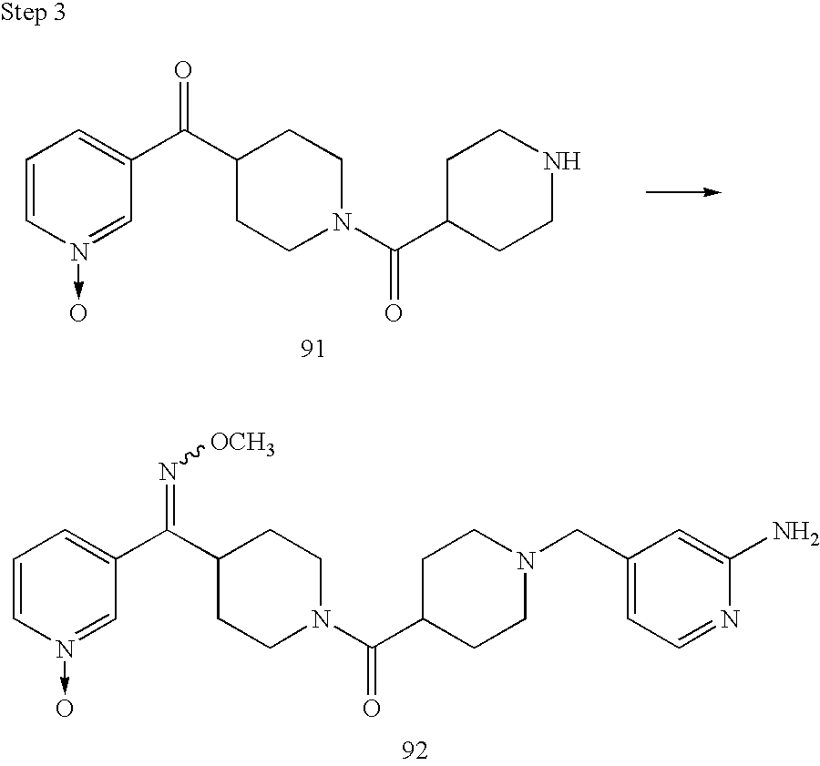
C1=CN(->O)=CC(C(C2CCN(C(C3CCNCC3)=O)CC2)=O)=C1.C1=CN(->O)=CC(C(C2CCN(C(C3CCN(CC4=CC=NC(N)=C4)CC3)=O)CC2)=N[OCH3])=C1
